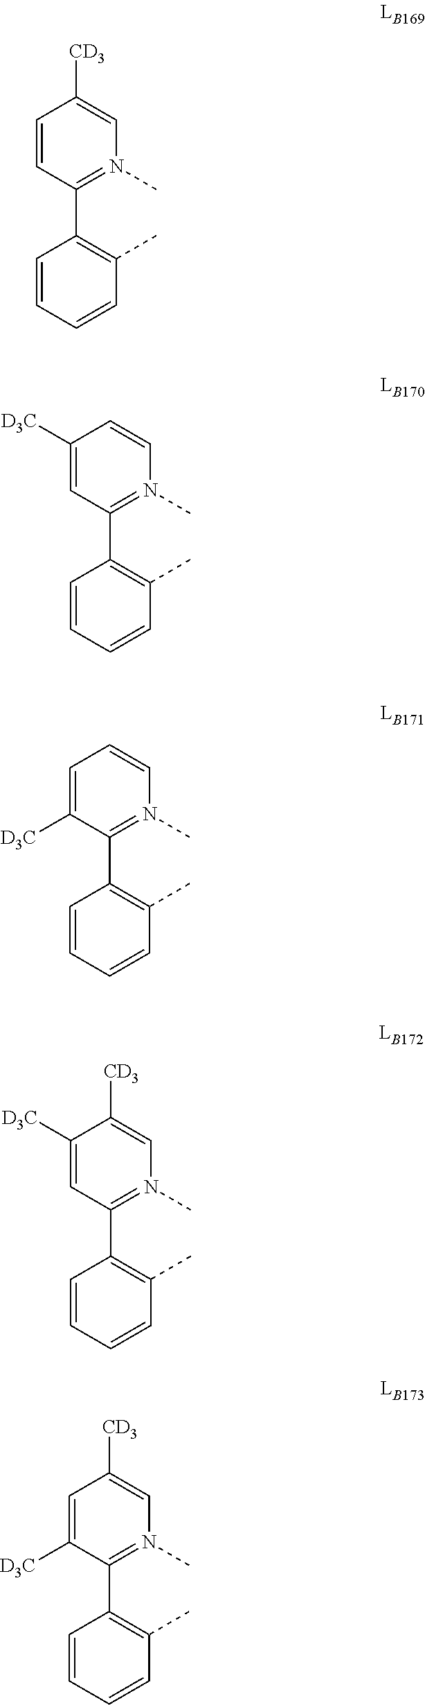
C1=CC(C2=C(C)C=CC=C2)=N(C)C=C1[CD3].C1([D3C])=CC(C2=C(C)C=CC=C2)=N(C)C=C1.C1=C([D3C])C(C2=C(C)C=CC=C2)=N(C)C=C1.C1([D3C])=CC(C2=C(C)C=CC=C2)=N(C)C=C1[CD3].C1=C([D3C])C(C2=C(C)C=CC=C2)=N(C)C=C1[CD3]
